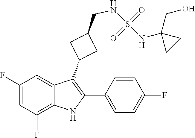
S(=O)(NCC1CC(C2=C(C3=CC=C(F)C=C3)NC3=C(F)C=C(F)C=C23)C1)(NC1(CO)CC1)=O
